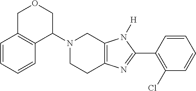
C1C2=C(C(N3CCC4=C(C3)N([H])C(C3=C(Cl)C=CC=C3)=N4)CO1)C=CC=C2
